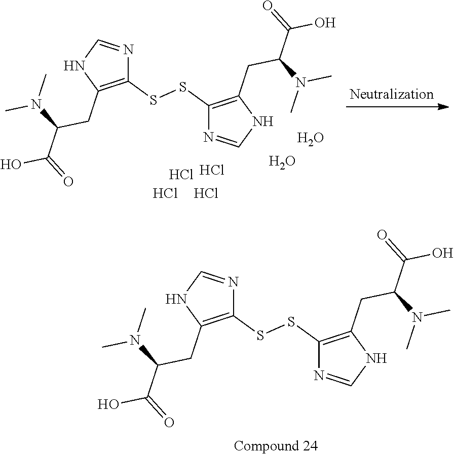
C1(CC(C(=O)O)N(C)C)=C(SSC2=C(CC(C(O)=O)N(C)C)NC=N2)N=CN1.Cl.Cl.Cl.Cl.O.O.C1(CC(C(=O)O)N(C)C)=C(SSC2=C(CC(C(O)=O)N(C)C)NC=N2)N=CN1
